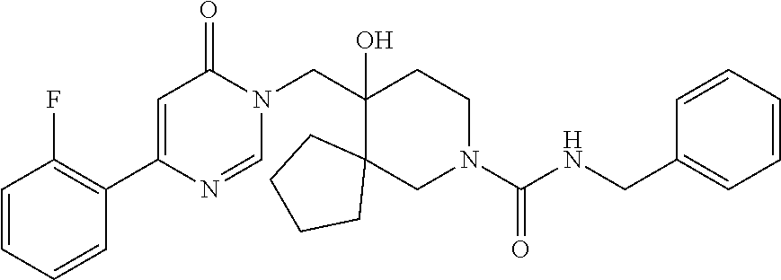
C1=CC=CC(C2=CC(=O)N(CC3(O)CCN(C(NCC4=CC=CC=C4)=O)CC34CCCC4)C=N2)=C1F
